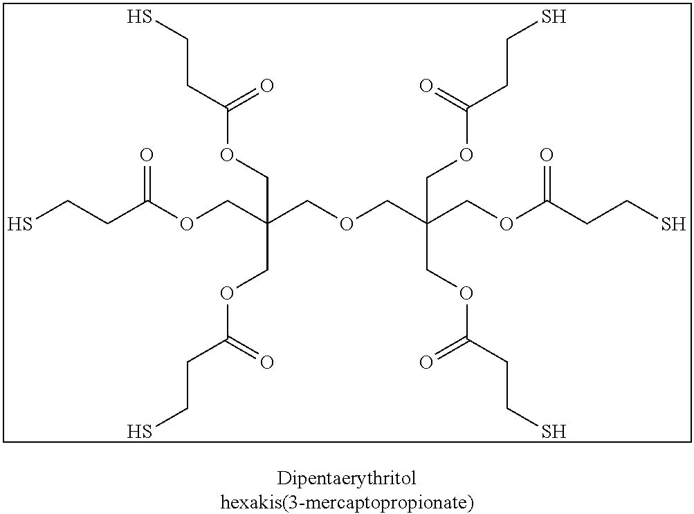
SCCC(OCC(COC(CCS)=O)(COCC(COC(CCS)=O)(COC(CCS)=O)COC(CCS)=O)COC(CCS)=O)=O
